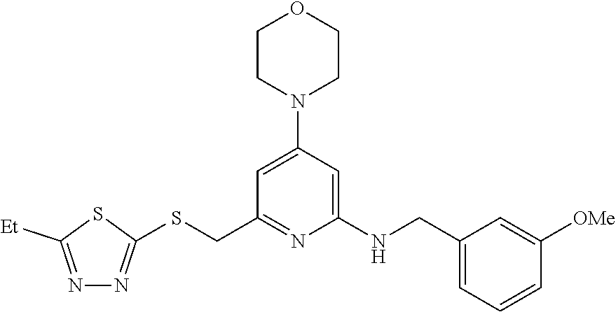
N1=C([Et])SC(SCC2=NC(NCC3=CC=CC([OMe])=C3)=CC(N3CCOCC3)=C2)=N1
